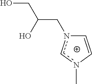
C1=Cn(C)cn1CC(CO)O
